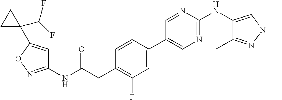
C1(NC(=O)CC2=C(F)C=C(C3=CN=C(NC4=CN(C)N=C4C)N=C3)C=C2)=NOC(C2(C(F)F)CC2)=C1
